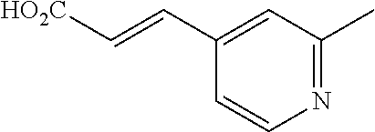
N1=C(C)C=C(C=C[HO2C])C=C1
